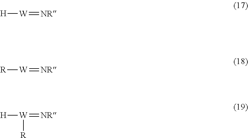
[H][W]=[NR].[R][W]=[NR].[H][W](=[NR])[R]
